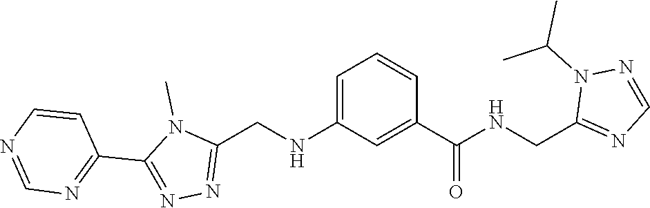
N1=C(C2=NN=C(CNC3=CC=CC(C(=O)NCC4=NC=NN4C(C)C)=C3)N2C)C=CN=C1
